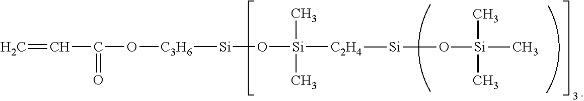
C(C(O[C3H6][Si]O[Si]([C2H4][Si]O[Si](C)(C)C)(C)C)=O)=C
